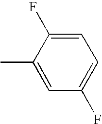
C1=C(F)C(C)=CC(F)=C1
